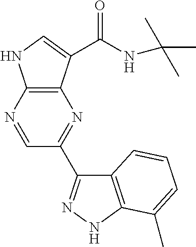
C12=C(N=CC(C3=NNC4=C3C=CC=C4C)=N1)NC=C2C(NC(C)(C)C)=O
